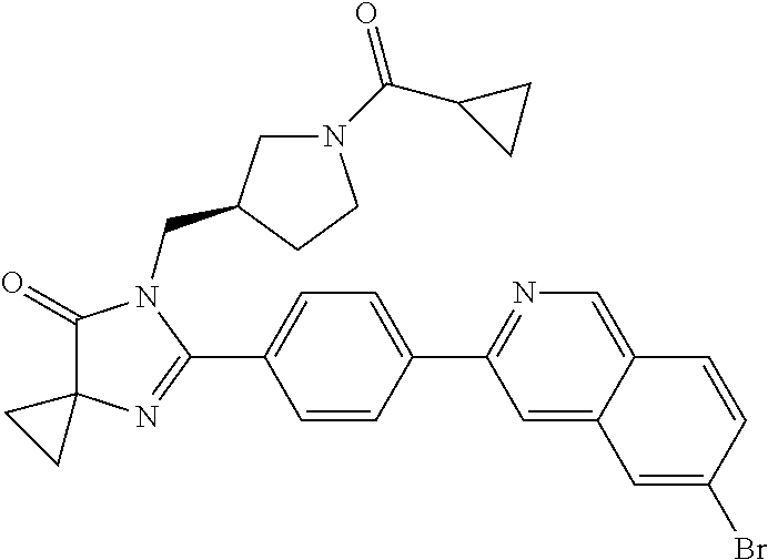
C1(=O)C2(N=C(C3=CC=C(C4=NC=C5C(=C4)C=C(Br)C=C5)C=C3)N1CC1CN(C(C3CC3)=O)CC1)CC2
